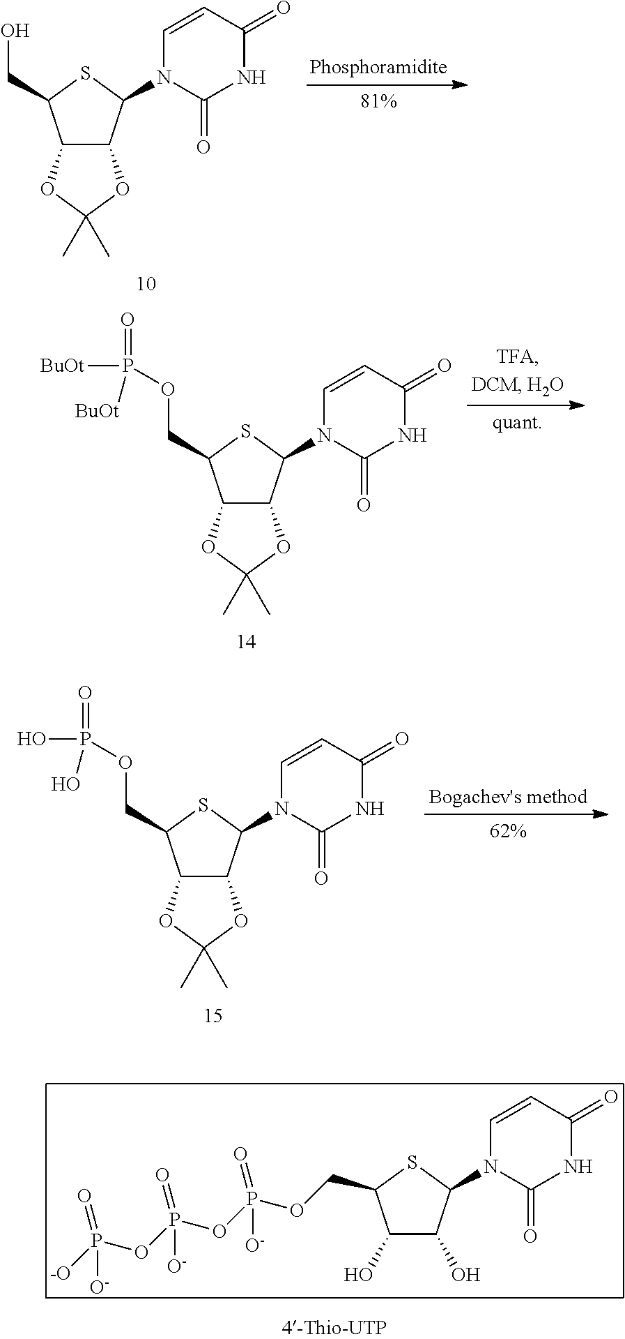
C1(O)C(O)C(N2C(=O)NC(=O)C=C2)SC1COP(OP(OP([-O])(=O)[O-])(=O)[O-])(=O)[O-].C12C(C(N3C(=O)NC(=O)C=C3)SC1CO)OC(C)(C)O2.C12C(C(N3C(=O)NC(=O)C=C3)SC1COP(=O)([BuOt])[BuOt])OC(C)(C)O2.C12C(C(N3C(=O)NC(=O)C=C3)SC1COP(=O)(O)O)OC(C)(C)O2
